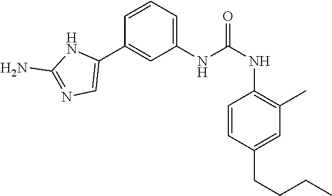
C1(NC(NC2=C(C)C=C(CCCC)C=C2)=O)=CC=CC(C2=CN=C(N)N2)=C1
